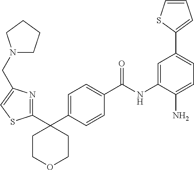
C1=C(C2(C3=NC(CN4CCCC4)=CS3)CCOCC2)C=CC(C(NC2=CC(C3=CC=CS3)=CC=C2N)=O)=C1
